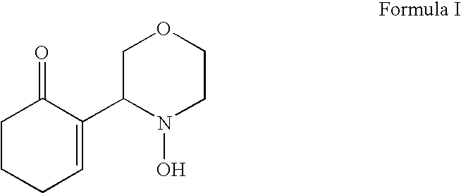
C1CCC=C(C2N(O)CCOC2)C1=O
